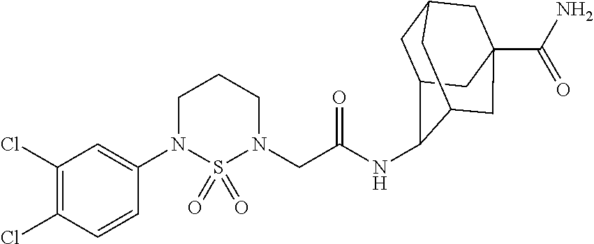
C1(N2CCCN(CC(=O)NC3C4CC5CC(C(N)=O)(CC3C5)C4)S2(=O)=O)=CC(Cl)=C(Cl)C=C1
